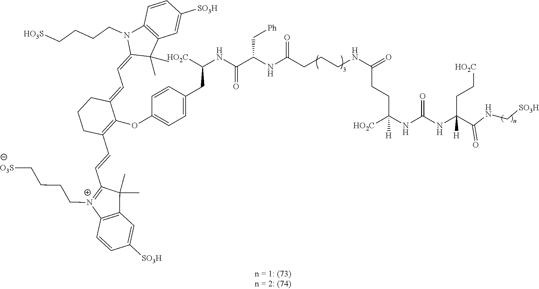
[HO2C]C(NC(C(NC(CCCNC(=O)CCC(NC(NC(C(NC[SO3H])=O)([H])CC[HO2C])=O)([H])[HO2C])=O)C[Ph])=O)CC1=CC=C(OC2=C(C=CC3=[N+](CCCC[O3S])C4=C(C3(C)C)C=C([SO3H])C=C4)CCCC2=CC=C2C(C)(C)C3=C(N2CCCC[HO3S])C=CC([SO3H])=C3)C=C1
